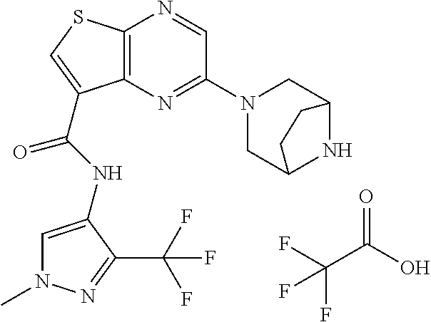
C(C(O)=O)(F)(F)F.C12=C(N=C(N3CC4NC(C3)CC4)C=N1)C(C(=O)NC1=CN(C)N=C1C(F)(F)F)=CS2
